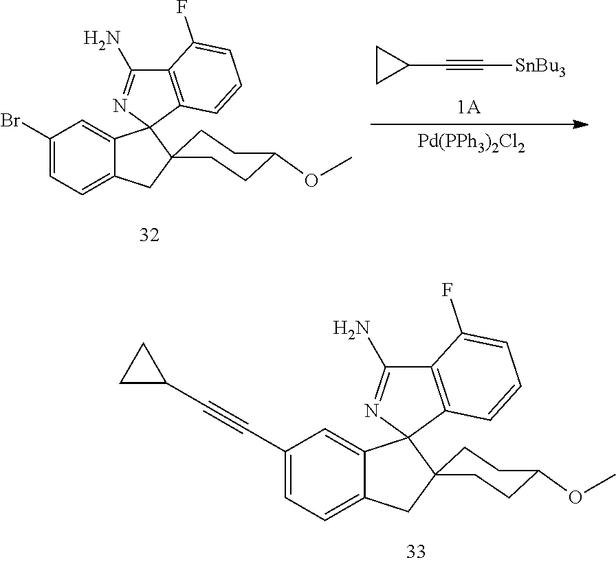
C1(C#C[SnBu3])CC1.[Pd(PPh3)2Cl2].C1(Br)=CC=C2C(=C1)C1(N=C(N)C3=C1C=CC=C3F)C1(C2)CCC(OC)CC1.C1(C#CC2CC2)=CC=C2C(=C1)C1(N=C(N)C3=C1C=CC=C3F)C1(C2)CCC(OC)CC1
